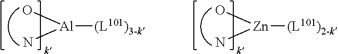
[Al](N)(O)[(L101)3-k].[Zn](N)(O)[(L101)2-k]
